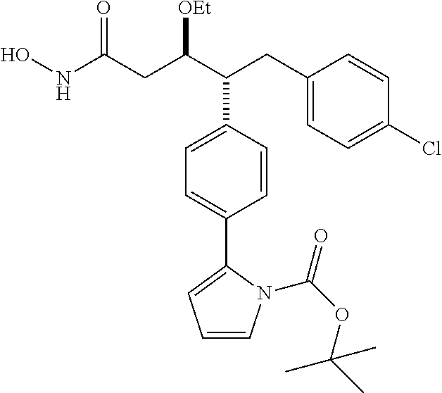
C1=CC(C(C(CC(NO)=O)[OEt])CC2=CC=C(Cl)C=C2)=CC=C1C1=CC=CN1C(OC(C)(C)C)=O
